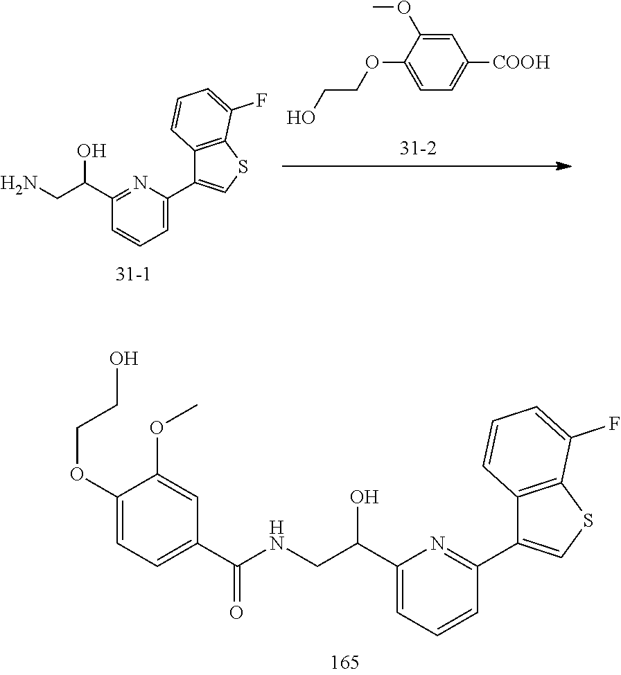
C1=C(OC)C(OCCO)=CC=C1[COOH].C1=C(C2=CSC3=C2C=CC=C3F)N=C(C(CN)O)C=C1.C1=CC=C(C(CNC(C2=CC=C(OCCO)C(OC)=C2)=O)O)N=C1C1=CSC2=C1C=CC=C2F
